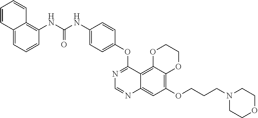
C12=C(OCCCN3CCOCC3)C=C3C(=C1OCCO2)C(OC1=CC=C(NC(NC2=C4C(=CC=C2)C=CC=C4)=O)C=C1)=NC=N3
